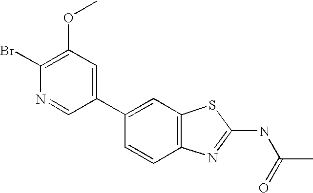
C1(C2=CC3=C(C=C2)N=C(NC(=O)C)S3)=CC(OC)=C(Br)N=C1
